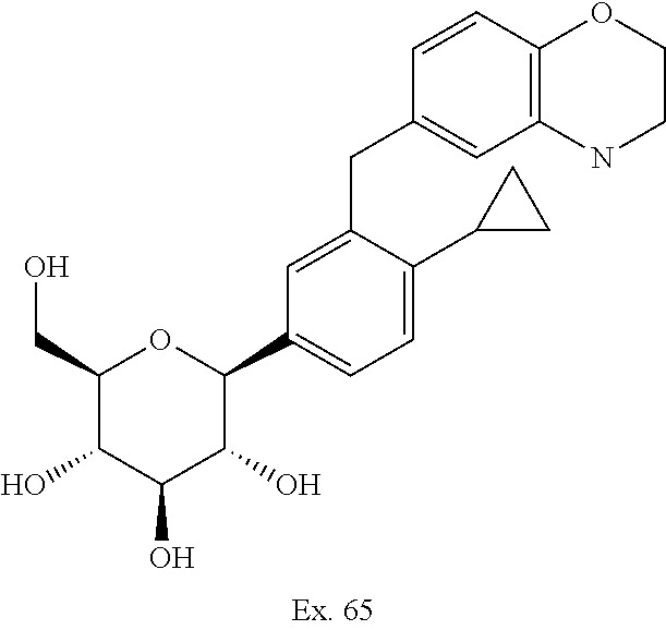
C1=CC2=C(C=C1CC1=CC(C3OC(CO)C(O)C(O)C3O)=CC=C1C1CC1)NCCO2
